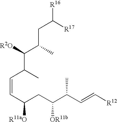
C(=CC(C([R2O])C(C)CC([R17])[R16])C)C([R11aO])CC(C(C=C[R12])C)[OR11b]
